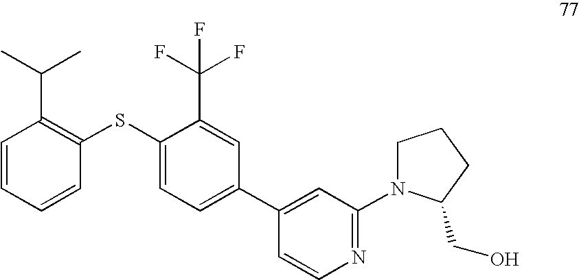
C1=CC=CC(SC2=CC=C(C3=CC(N4CCCC4CO)=NC=C3)C=C2C(F)(F)F)=C1C(C)C
